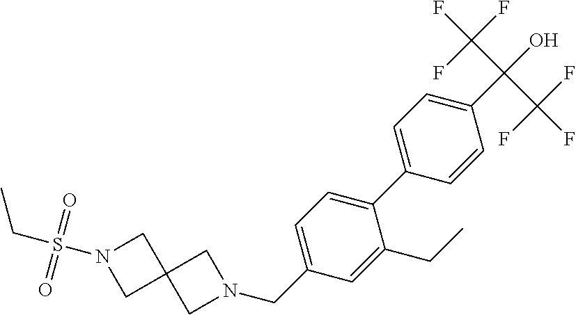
N1(CC2=CC=C(C3=CC=C(C(O)(C(F)(F)F)C(F)(F)F)C=C3)C(CC)=C2)CC2(C1)CN(S(CC)(=O)=O)C2
